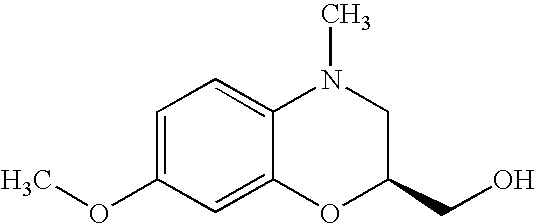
C1=C(OC)C=C2C(=C1)N(C)CC(CO)O2
